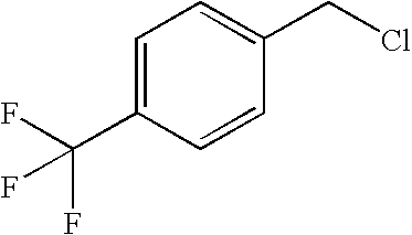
C1=C(C(F)(F)F)C=CC(CCl)=C1
